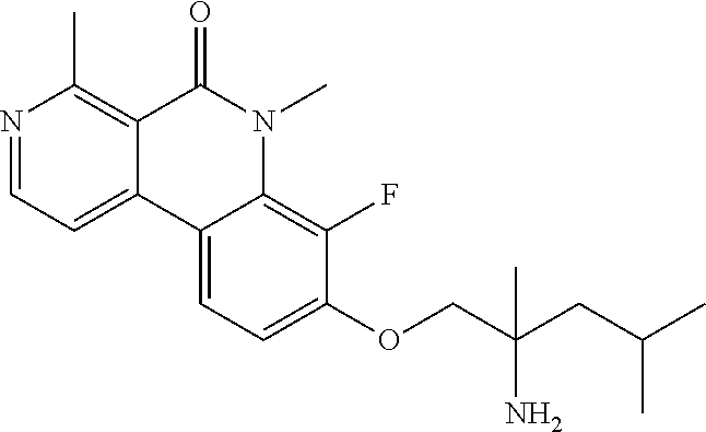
N1=CC=C2C(=C1C)C(=O)N(C)C1=C(F)C(OCC(CC(C)C)(N)C)=CC=C21
